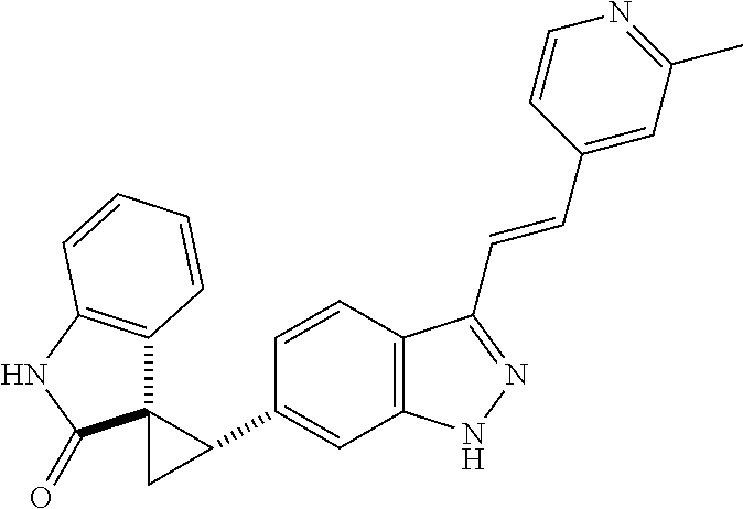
C12=C(C=CC(C3C4(C3)C3=C(NC4=O)C=CC=C3)=C1)C(C=CC1=CC(C)=NC=C1)=NN2
